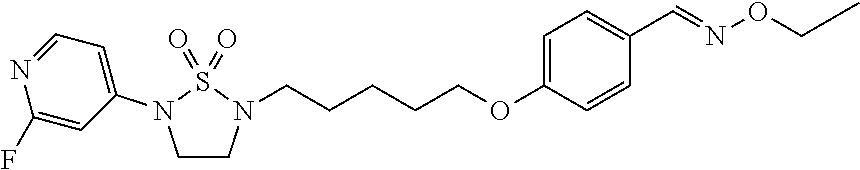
C1CN(CCCCCOC2=CC=C(C=NOCC)C=C2)S(=O)(=O)N1C1=CC=NC(F)=C1
